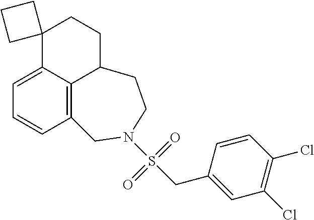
C1=CC(CS(=O)(=O)N2CC3=C4C(=CC=C3)C3(CCC4CC2)CCC3)=CC(Cl)=C1Cl
